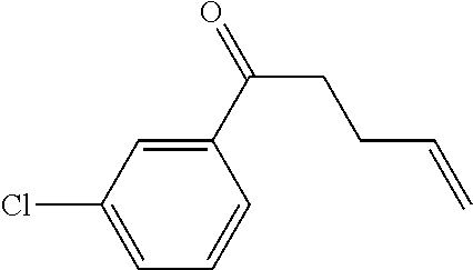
C1=C(Cl)C=C(C(=O)CCC=C)C=C1
